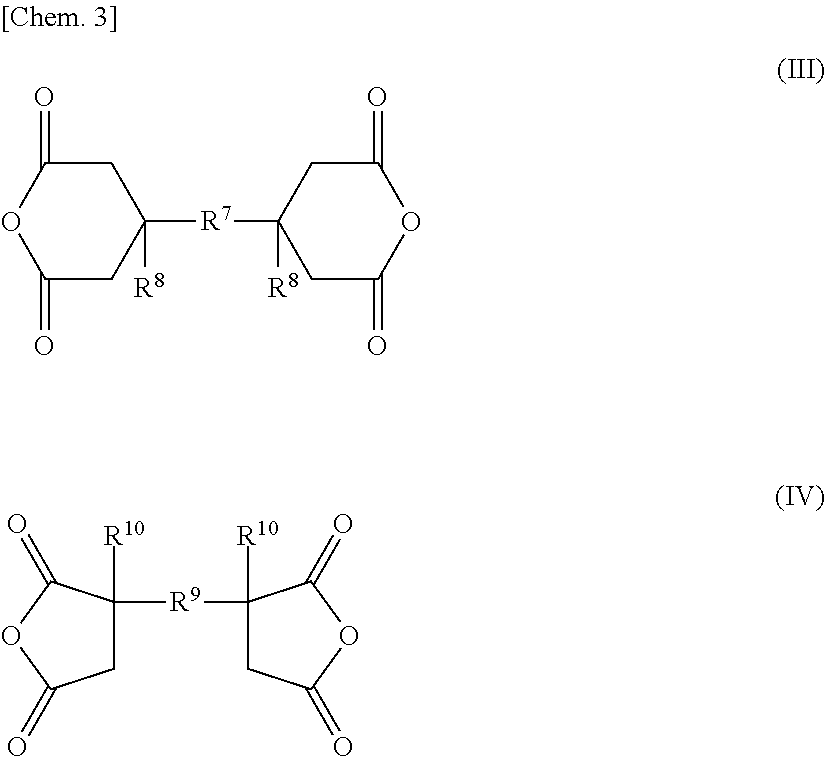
C1(=O)CC([R7]C2([R8])CC(=O)OC(=O)C2)([R8])CC(=O)O1.C1C([R10])([R9]C2([R10])CC(=O)OC2=O)C(=O)OC1=O
